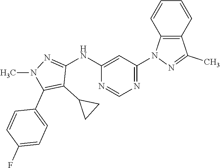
N1=C(N2C3=C(C(C)=N2)C=CC=C3)C=C(NC2=NN(C)C(C3=CC=C(F)C=C3)=C2C2CC2)N=C1
